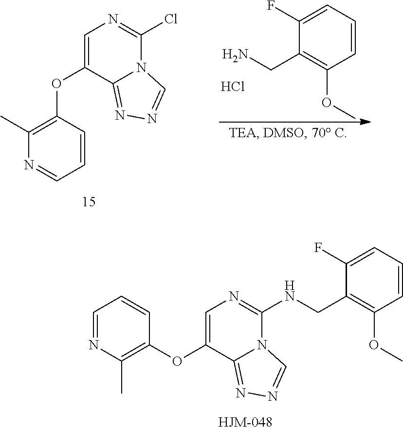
C1(F)=CC=CC(OC)=C1CN.Cl.C1(C)=C(OC2=CN=C(Cl)N3C2=NN=C3)C=CC=N1.O(C1=CN=C(NCC2=C(OC)C=CC=C2F)N2C1=NN=C2)C1=C(C)N=CC=C1
